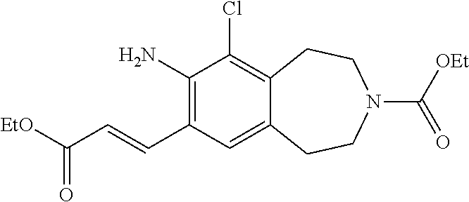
C1(N)=C(C=CC([EtO])=O)C=C2C(=C1Cl)CCN(C([OEt])=O)CC2
